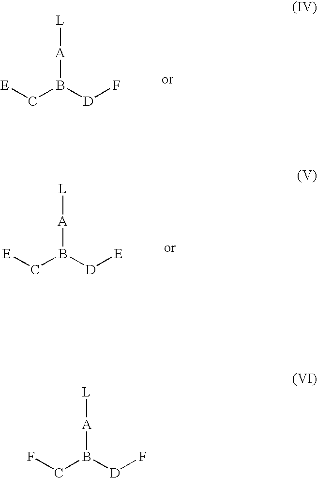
[E]CB([D]F)[A][L].[E]CB([D][E])[A][L].FCB([D]F)[A][L]
